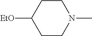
C1CN(C)CCC1[EtO]
